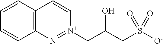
C12=C(C=CC=C1)C=C[N+](CC(CS([O-])(=O)=O)O)=N2
